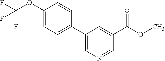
C1(OC(F)(F)F)=CC=C(C2=CN=CC(C(OC)=O)=C2)C=C1
